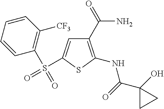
C1(C(N)=O)=C(NC(C2(O)CC2)=O)SC(S(=O)(C2=C([CF3])C=CC=C2)=O)=C1
